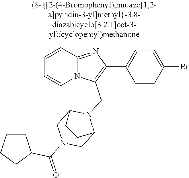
N12C(=NC(C3=CC=C(Br)C=C3)=C1CN1C3CN(C(=O)C4CCCC4)CC1CC3)C=CC=C2
